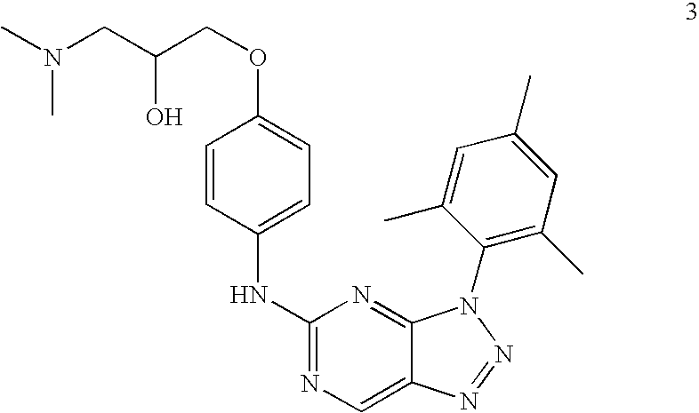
C1(NC2=CC=C(OCC(O)CN(C)C)C=C2)=NC=C2C(=N1)N(C1=C(C)C=C(C)C=C1C)N=N2
